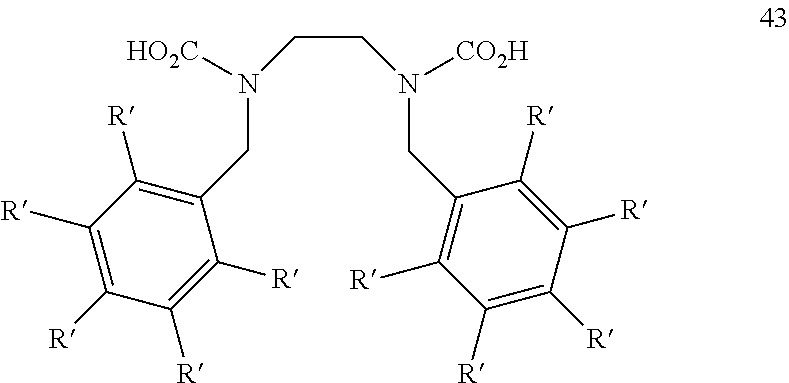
N(CC1=C([R])C([R])=C([R])C([R])=C1[R])(CCN(CC1=C([R])C([R])=C([R])C([R])=C1[R])[CO2H])[HO2C]
